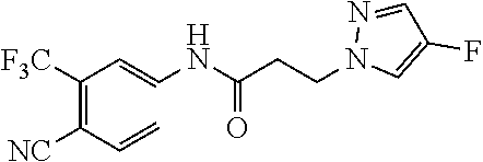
N1(CCC(NC=CC(=C(C=C)[NC])[F3C])=O)C=C(F)C=N1
